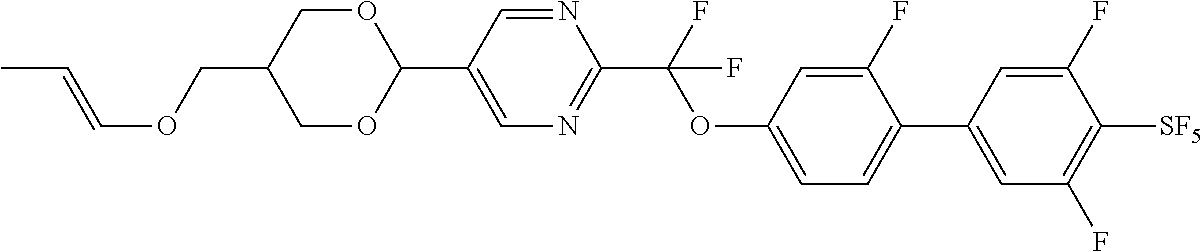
C(=COCC1COC(C2=CN=C(C(F)(OC3=CC=C(C4=CC(F)=C([SF5])C(F)=C4)C(F)=C3)F)N=C2)OC1)C
